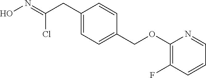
ON=C(CC1=CC=C(COC2=C(F)C=CC=N2)C=C1)Cl
